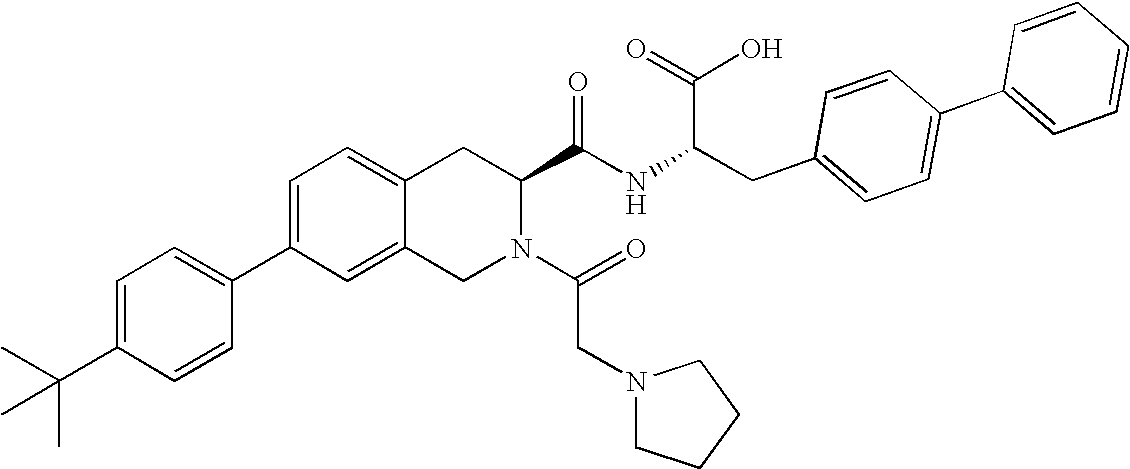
C12=CC=C(C3=CC=C(C(C)(C)C)C=C3)C=C1CN(C(CN1CCCC1)=O)C(C(NC(CC1=CC=C(C3=CC=CC=C3)C=C1)C(=O)O)=O)C2
